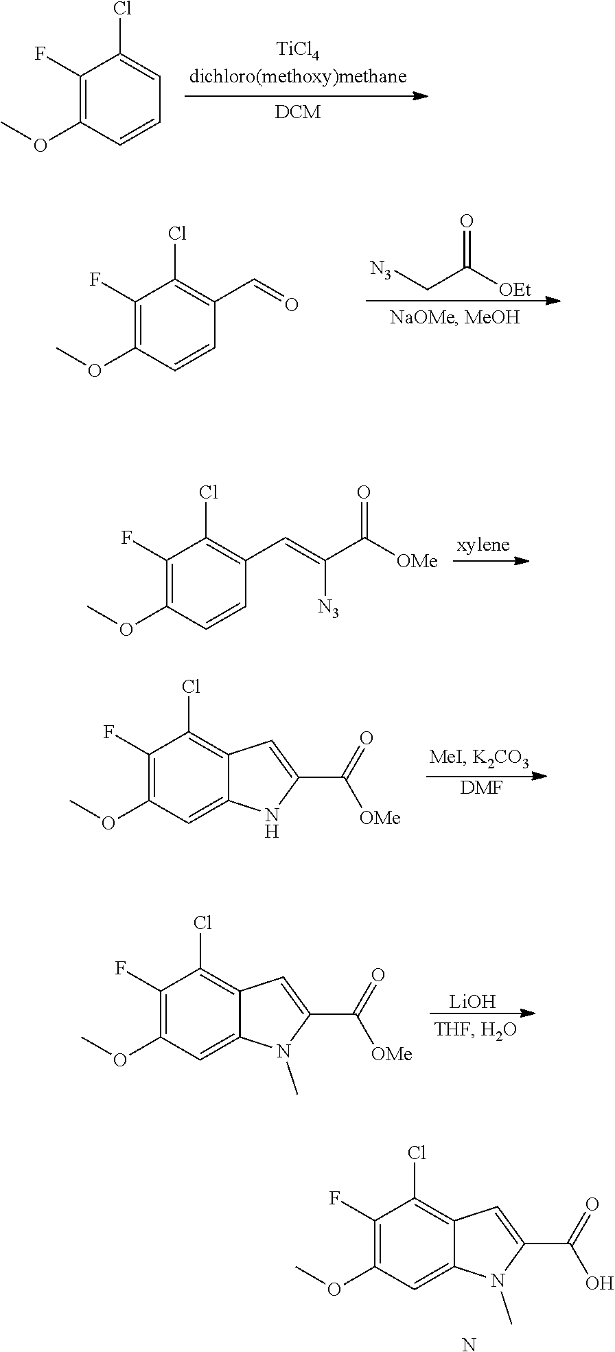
C1(Cl)=C2C(=CC(OC)=C1F)N(C)C(C(=O)[OMe])=C2.[LiOH].C1(Cl)=C2C(=CC(OC)=C1F)N(C)C(C(=O)O)=C2.N.C1(Cl)=CC=CC(OC)=C1F.[N3]CC([OEt])=O.C1(Cl)=C(C=O)C=CC(OC)=C1F.C1(Cl)=C(C=C(C(=O)[OMe])[N3])C=CC(OC)=C1F.C1(Cl)=C2C(=CC(OC)=C1F)NC(C([OMe])=O)=C2.[DMF]
